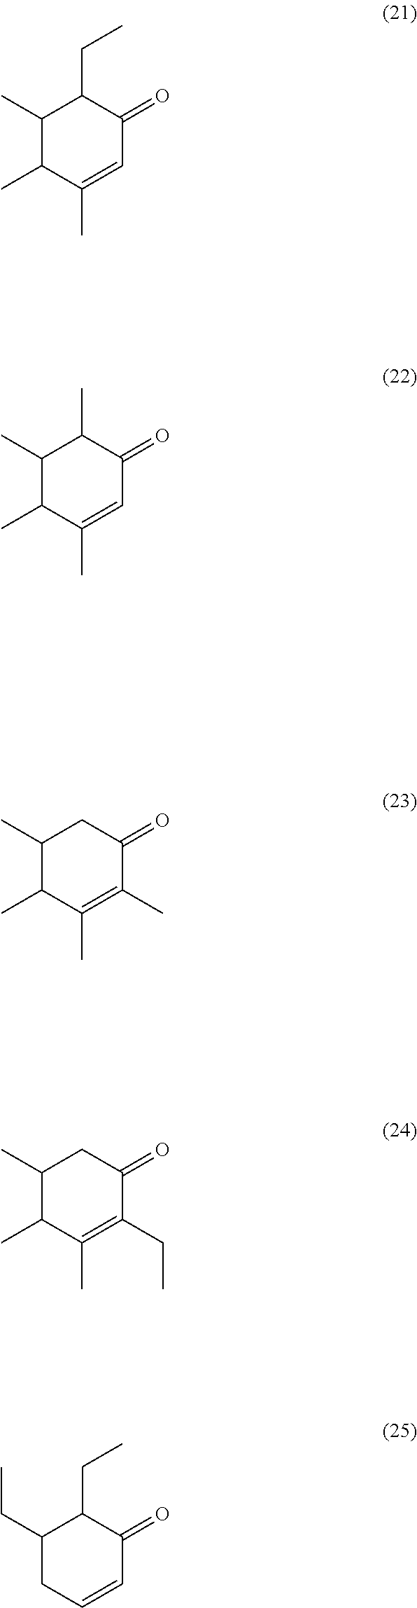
C1(C)C(C)C(C)=CC(=O)C1CC.C1(C)C(C)C(C)=CC(=O)C1C.C1(C)C(C)C(C)=C(C)C(=O)C1.C1(C)C(C)C(C)=C(CC)C(=O)C1.C1(CC)CC=CC(=O)C1CC
